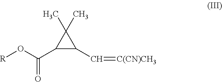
C1(C(O[R])=O)C(C=[C(CN)CH3])C1(C)C
